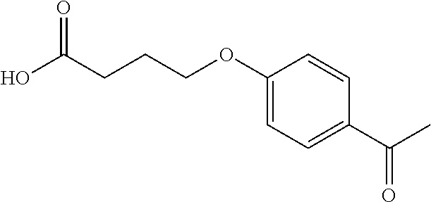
C1=CC(C(C)=O)=CC=C1OCCCC(O)=O
